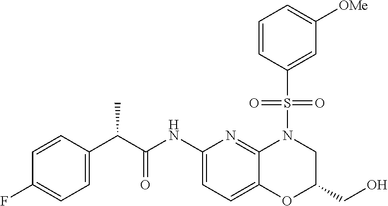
C(C)(C1=CC=C(F)C=C1)C(NC1=CC=C2C(=N1)N(S(C1=CC([OMe])=CC=C1)(=O)=O)CC(CO)O2)=O
